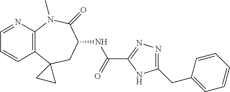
C1=NC2=C(C=C1)C1(CC(NC(C3=NN=C(CC4=CC=CC=C4)N3)=O)C(=O)N2C)CC1
